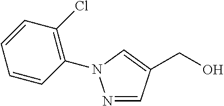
N1=CC(CO)=CN1C1=C(Cl)C=CC=C1
